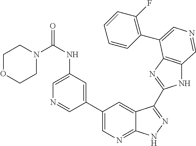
C1(C2=CN=C3C(=C2)C(C2=NC4=C(N2)C=NC=C4C2=C(F)C=CC=C2)=NN3)=CC(NC(N2CCOCC2)=O)=CN=C1
